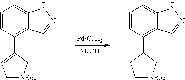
C1=CC(C2=CC[NBoc]C2)=C2C(=C1)NN=C2.[MeOH].C1=CC(C2CC[NBoc]C2)=C2C(=C1)NN=C2
